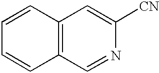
C1=CC2=C(C=C1)C=NC([CN])=C2
